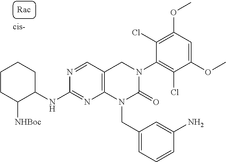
C1CC([NHBoc])C(NC2=NC3=C(C=N2)CN(C2=C(Cl)C(OC)=CC(OC)=C2Cl)C(=O)N3CC2=CC=CC(N)=C2)CC1
